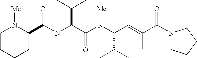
N(C(C(N(C(C(C)C)C=C(C(N1CCCC1)=O)C)[Me])=O)C(C)C)C(=O)C1N([Me])CCCC1
